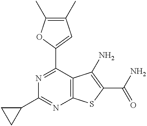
C1(C)=C(C)C=C(C2=NC(C3CC3)=NC3=C2C(N)=C(C(N)=O)S3)O1
